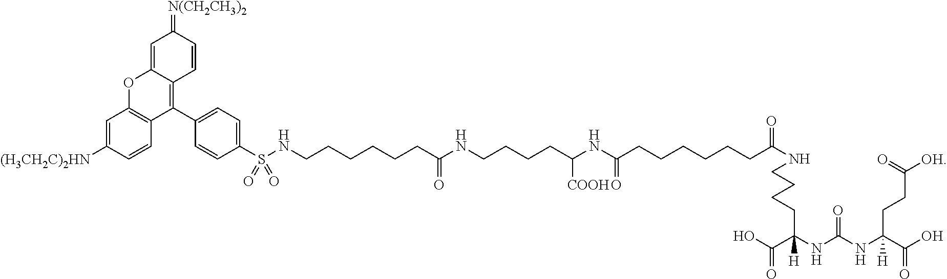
N(CCCCC(C(=O)O)(NC(NC(C(O)=O)(CCC([OH])=O)[H])=O)[H])C(=O)CCCCCCC(NC(CCCCNC(CCCCCCNS(C1=CC=C(C2=C3C(=CC(=[N(CH2CH3)2])C=C3)OC3=C2C=CC([(H3CH2C)2HN])=C3)C=C1)(=O)=O)=O)[COOH])=O
